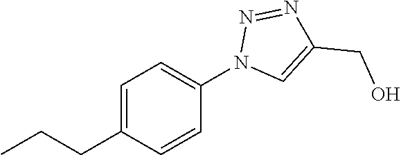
C1=C(CCC)C=CC(N2C=C(CO)N=N2)=C1
